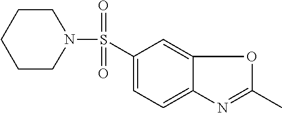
C1(S(=O)(=O)N2CCCCC2)=CC=C2C(=C1)OC(C)=N2
